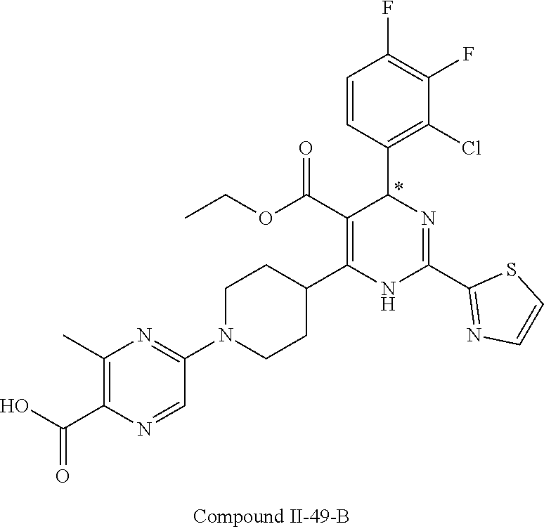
C1(F)=C(F)C=CC(C2N=C(C3=NC=CS3)NC(C3CCN(C4=NC(C)=C(C(=O)O)N=C4)CC3)=C2C(OCC)=O)=C1Cl
